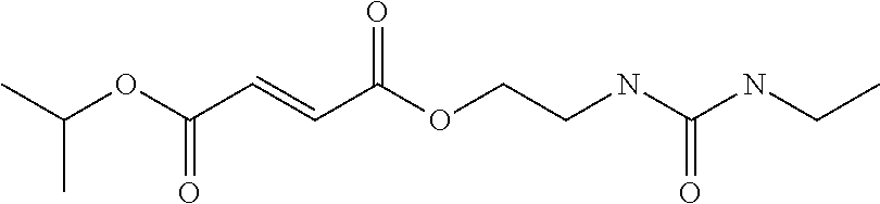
C(OC(C=CC(OCCNC(NCC)=O)=O)=O)(C)C
